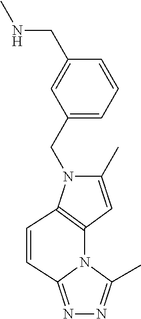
C1(C)=CC2=C(N1CC1=CC=CC(CNC)=C1)C=CC1=NN=C(C)N12
